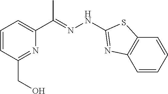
C(=NNC1=NC2=C(C=CC=C2)S1)(C)C1=CC=CC(CO)=N1
